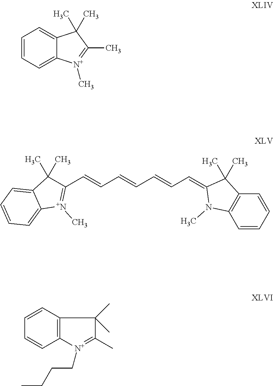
C1=CC=C2C(=C1)C(C)(C)C(C)=[N+]2C.C1(C=CC=CC=CC=C2C(C)(C)C3=C(C=CC=C3)N2C)=[N+](C)C2=CC=CC=C2C1(C)C.C1=CC2=C(C=C1)[N+](CCCC)=C(C)C2(C)C
